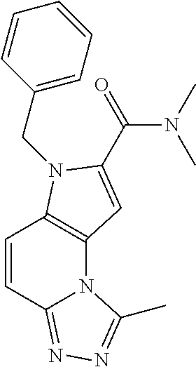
C12=C(N(CC3=CC=CC=C3)C(C(=O)N(C)C)=C1)C=CC1=NN=C(C)N21
